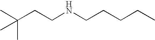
C(CCNCCCCC)(C)(C)C
